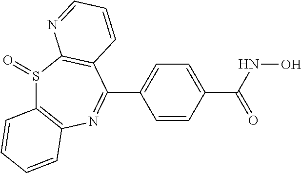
S1(=O)C2=C(N=C(C3=CC=C(C(NO)=O)C=C3)C3=C1N=CC=C3)C=CC=C2
